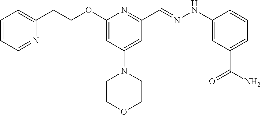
C1(CCOC2=CC(N3CCOCC3)=CC(C=NNC3=CC(C(N)=O)=CC=C3)=N2)=CC=CC=N1
